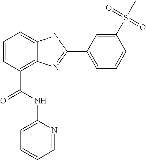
C1=CC(C(NC2=CC=CC=N2)=O)=C2C(=C1)NC(C1=CC=CC(S(=O)(=O)C)=C1)=N2
